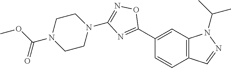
C1(C2=NC(N3CCN(C(OC)=O)CC3)=NO2)=CC2=C(C=C1)C=NN2C(C)C
